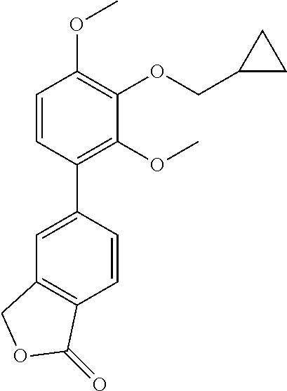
C12=C(C=CC(C3=C(OC)C(OCC4CC4)=C(OC)C=C3)=C1)C(=O)OC2
